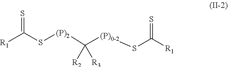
[R1]C(S[(P)2]C(PSC([R1])=S)([R3])[R2])=S
